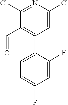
C1(C=O)=C(C2=CC=C(F)C=C2F)C=C(Cl)N=C1Cl
